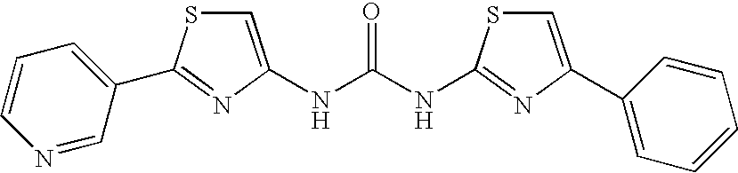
C1(C2=NC(NC(NC3=NC(C4=CC=CC=C4)=CS3)=O)=CS2)=CC=CN=C1
